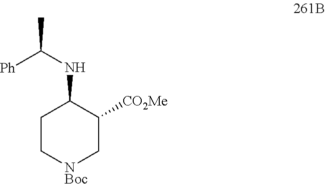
C1C[NBoc]CC([CO2Me])C1NC(C)[Ph]
